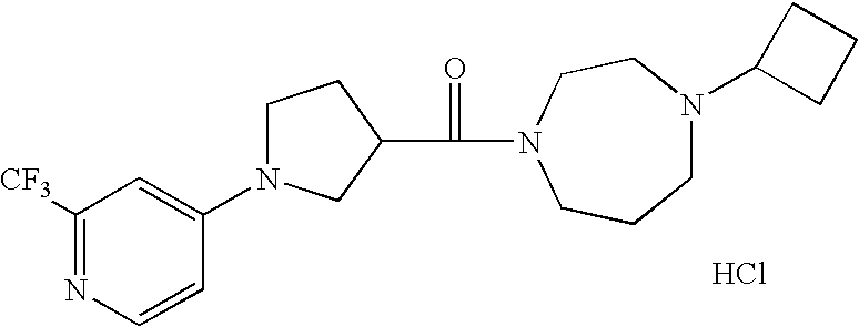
Cl.C1(N2CCCN(C(=O)C3CN(C4=CC([CF3])=NC=C4)CC3)CC2)CCC1
